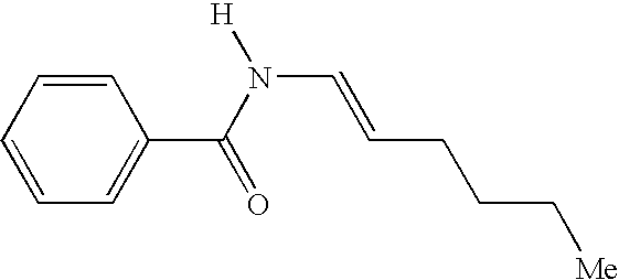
C1=CC=C(C(N(C=CCCC[Me])[H])=O)C=C1
